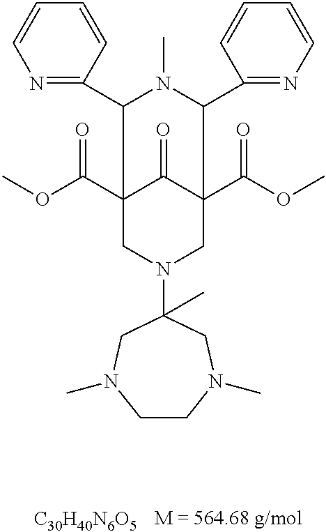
[C30H40N6O5].COC(C12C(=O)C(C(OC)=O)(CN(C3(C)CN(C)CCN(C)C3)C1)CC(C1=NC=CC=C1)N(C)C(C1=NC=CC=C1)C2)=O
